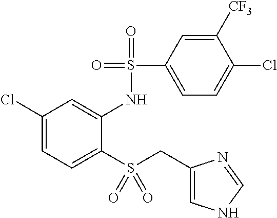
C1(Cl)=CC=C(S(CC2=CNC=N2)(=O)=O)C(NS(C2=CC=C(Cl)C([CF3])=C2)(=O)=O)=C1
